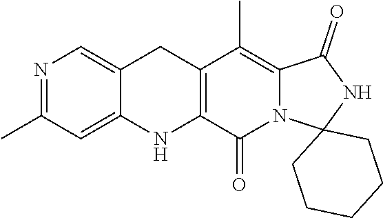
N1=C(C)C=C2C(=C1)CC1=C(N2)C(=O)N2C(=C1C)C(=O)NC21CCCCC1
